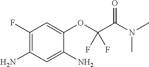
C1(F)=C(N)C=C(N)C(OC(C(N(C)C)=O)(F)F)=C1
